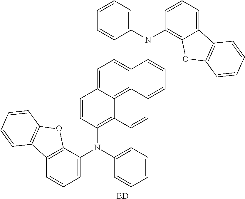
C1=C2C3=C4C(=C1)C(N(C1=CC=CC=C1)C1=C5C(=CC=C1)C1=C(O5)C=CC=C1)=CC=C4C=CC3=C(N(C1=CC=CC=C1)C1=CC=CC3=C1OC1=C3C=CC=C1)C=C2.[BD]
